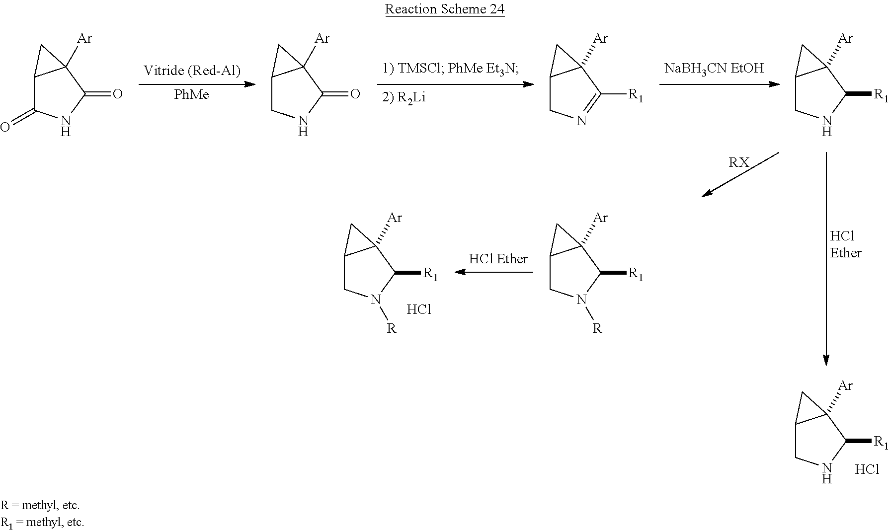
C12CN([R])C([R1])C1([Ar])C2.C12CN([R])C([R1])C1([Ar])C2.Cl.C12C(=O)NC(=O)C1([Ar])C2.[PhMe].C12CNC(=O)C1([Ar])C2.C12CN=C([R1])C1([Ar])C2.C12CNC([R1])C1([Ar])C2.[RX].C12CNC([R1])C1([Ar])C2.Cl
